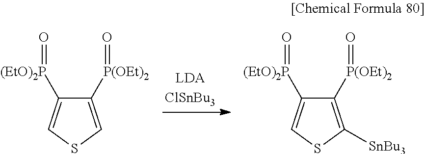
C1([P(OEt)2]=O)=CSC=C1[(EtO)2P]=O.C1([P(OEt)2]=O)=C([SnBu3])SC=C1[(EtO)2P]=O
